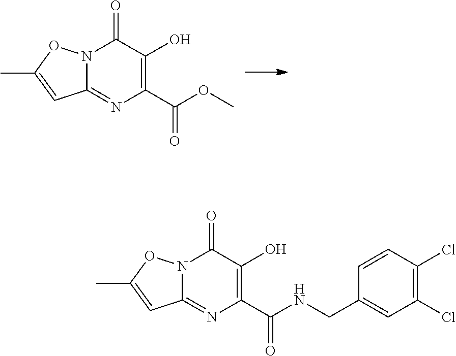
C12=NC(C(OC)=O)=C(O)C(=O)N1OC(C)=C2.C12=NC(C(NCC3=CC(Cl)=C(Cl)C=C3)=O)=C(O)C(=O)N1OC(C)=C2
